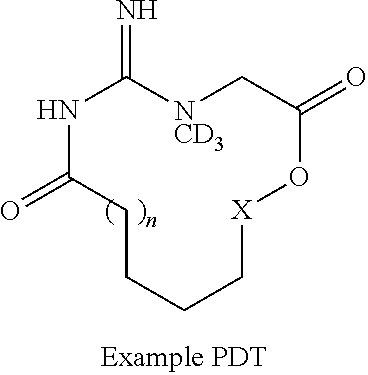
N1C(=O)CCCC[X]OC(=O)C[NCD3]C1=N
